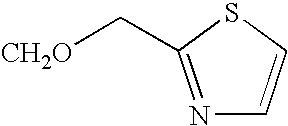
N1=C(C[CH2O])SC=C1
